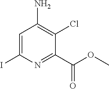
C1=C(I)N=C(C(OC)=O)C(Cl)=C1N
